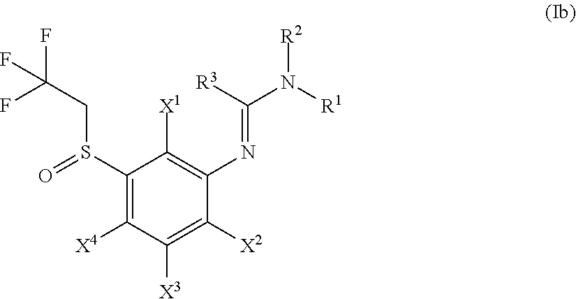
C1(S(CC(F)(F)F)=O)=C([X4])C([X3])=C([X2])C(N=C(N([R1])[R2])[R3])=C1[X1]
